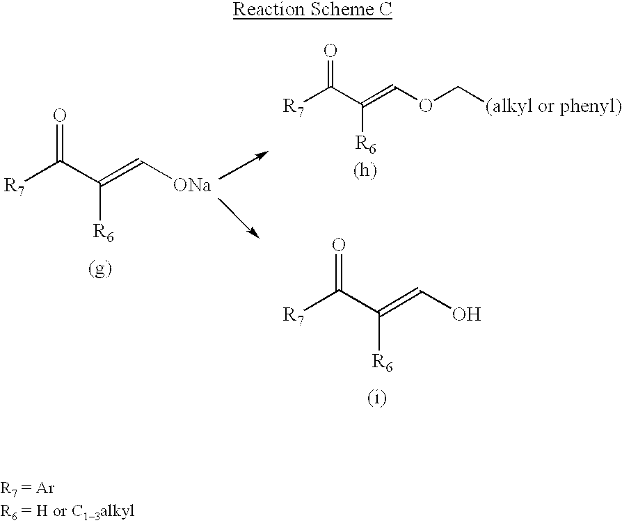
[R7]C(C(=C[ONa])[R6])=O.[R7]C(C(=COC[(alkyl or phenyl)])[R6])=O.[R7]C(C(=CO)[R6])=O
